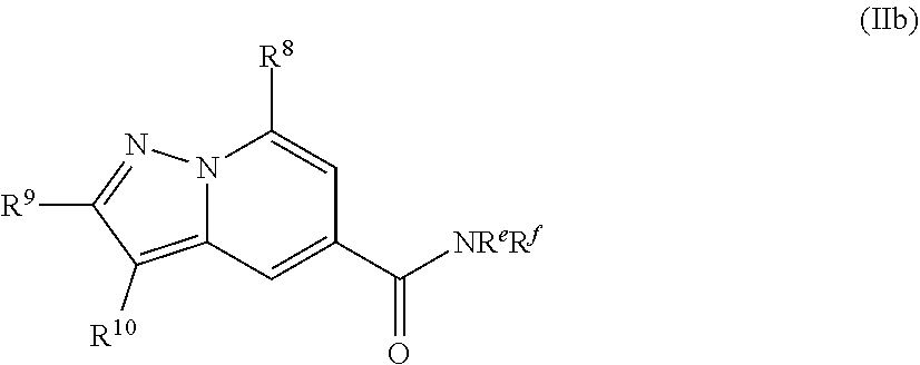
C1=C(C([NReRf])=O)C=C([R8])N2C1=C([R10])C([R9])=N2
